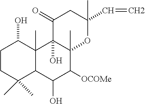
C1CC(C)(C)C2C(C)(C1O)C1(O)C(C)(C([OCOMe])C2O)OC(C)(C=C)CC1=O
